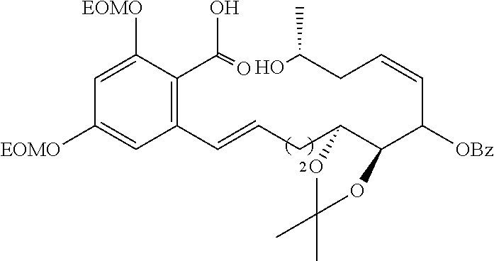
C1(C=CCC2C(C(C=CCC(O)C)[OBz])OC(C)(C)O2)=C(C(=O)O)C([EOMO])=CC([EOMO])=C1
